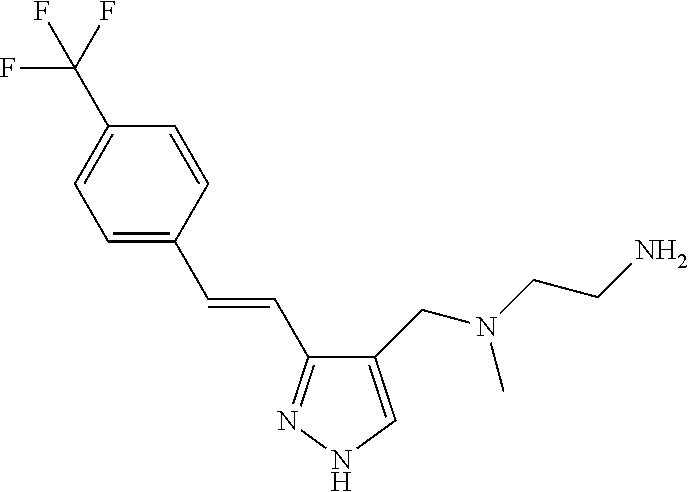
C1(CN(CCN)C)=CNN=C1C=CC1=CC=C(C(F)(F)F)C=C1
